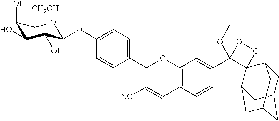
C1(OC2C(O)C(O)C(O)C([CH2OH])O2)=CC=C(COC2=C(C=C[NC])C=CC(C3(OC)OOC34C3CC5CC(CC4C5)C3)=C2)C=C1
